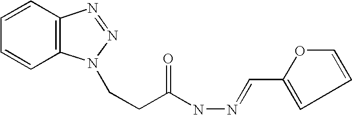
C1=CC2=C(C=C1)N=NN2CCC(NN=CC1=CC=CO1)=O
